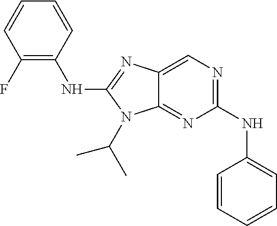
C1(NC2=CC=CC=C2)=NC=C2C(=N1)N(C(C)C)C(NC1=C(F)C=CC=C1)=N2
